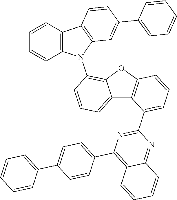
N1=C(C2=CC=CC3=C2C2=CC=CC(N4C5=C(C6=C4C=CC=C6)C=CC(C4=CC=CC=C4)=C5)=C2O3)N=C2C(=C1C1=CC=C(C3=CC=CC=C3)C=C1)C=CC=C2
